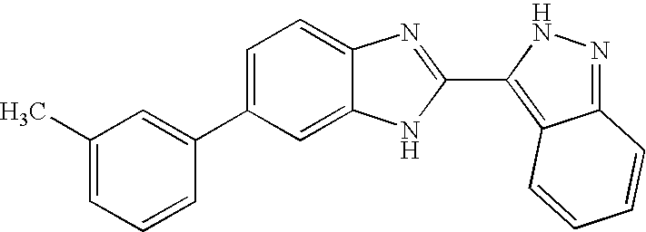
C1=C(C2=CC(C)=CC=C2)C=C2C(=C1)N=C(C1=C3C(=NN1)C=CC=C3)N2
